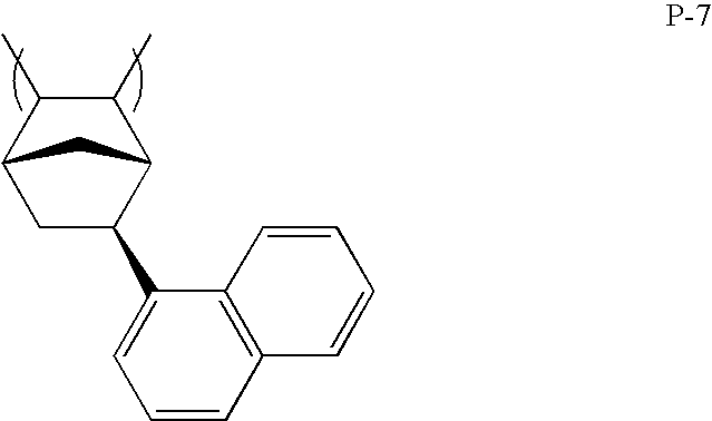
C1(C)C(C)C2CC(C3=CC=CC4=C3C=CC=C4)C1C2
